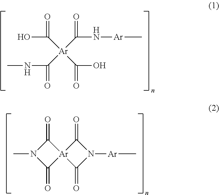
OC(=O)[Ar](C(=O)O)(C(N[Ar]C)=O)C(=O)NC.C1(=O)N(C)C(=O)[Ar]12C(=O)N([Ar]C)C2=O
